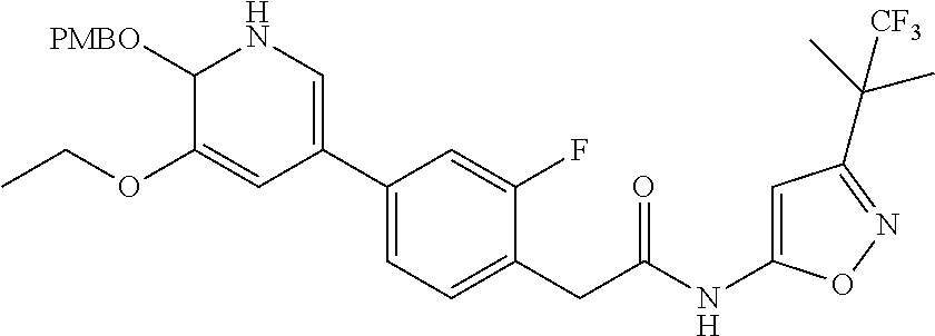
N1C([PMBO])C(OCC)=CC(C2=CC=C(CC(NC3=CC(C(C)(C)[CF3])=NO3)=O)C(F)=C2)=C1
